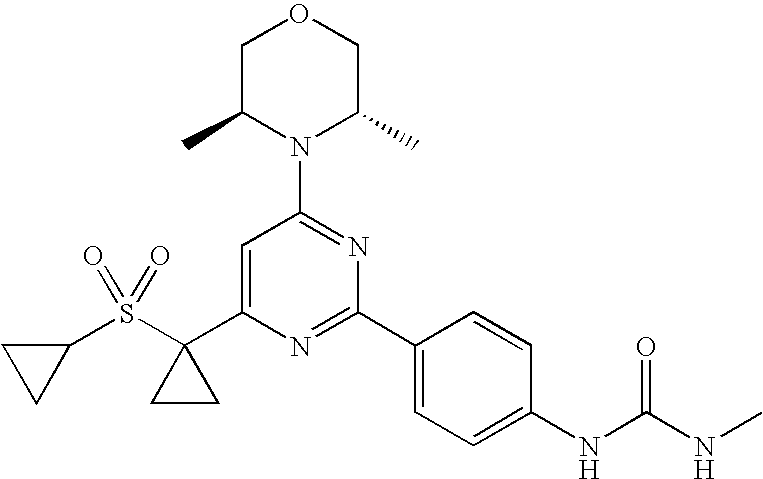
C1(S(C2(C3=CC(N4C(C)COCC4C)=NC(C4=CC=C(NC(NC)=O)C=C4)=N3)CC2)(=O)=O)CC1
